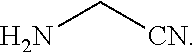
NC[CN]
